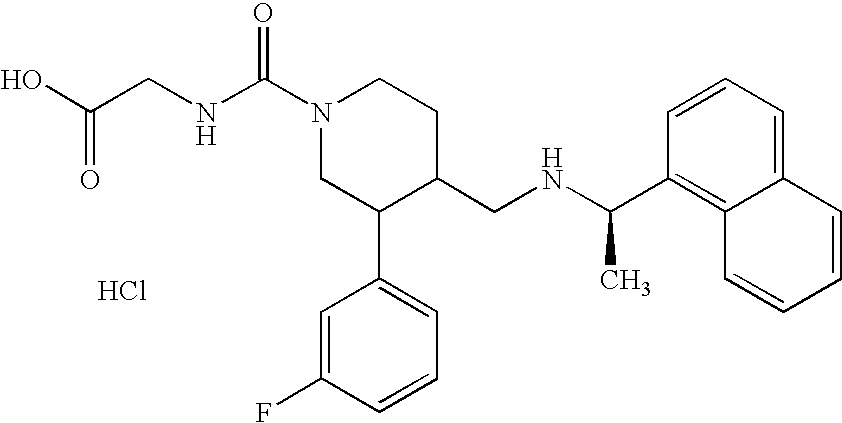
Cl.C(NC(N1CC(C2=CC=CC(F)=C2)C(CNC(C2=C3C(=CC=C2)C=CC=C3)C)CC1)=O)C(O)=O
